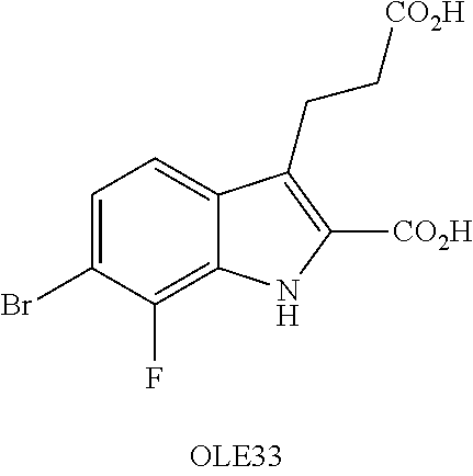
C1=C(Br)C(F)=C2C(=C1)C(CC[CO2H])=C([CO2H])N2
